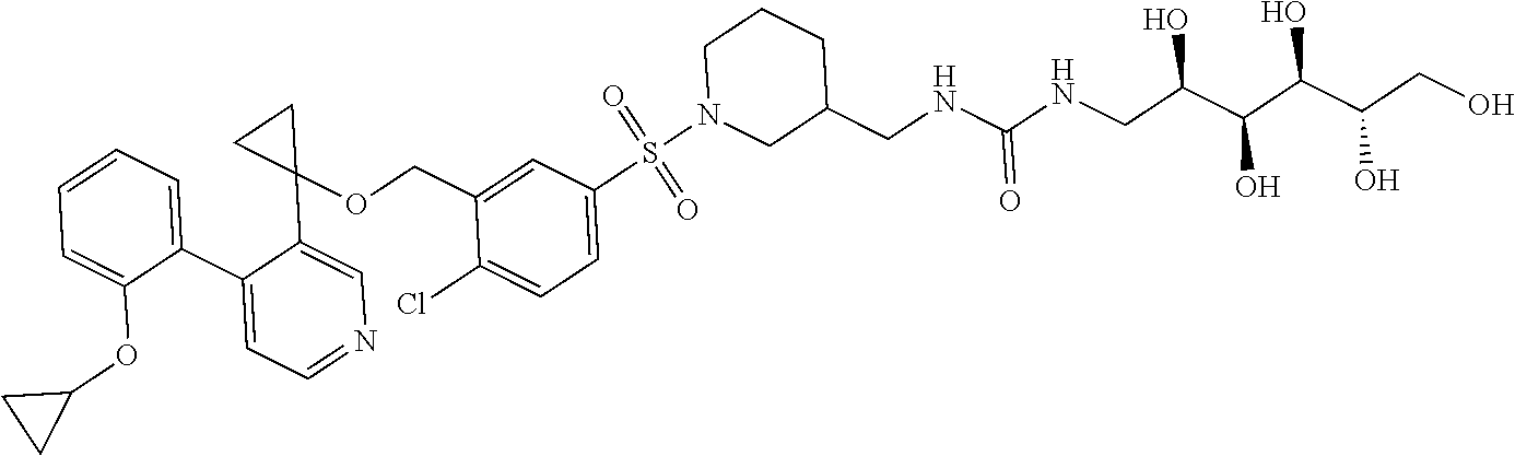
C1(C2=CC=NC=C2C2(OCC3=CC(S(N4CC(CNC(NCC(C(C(C(CO)O)O)O)O)=O)CCC4)(=O)=O)=CC=C3Cl)CC2)=CC=CC=C1OC1CC1
